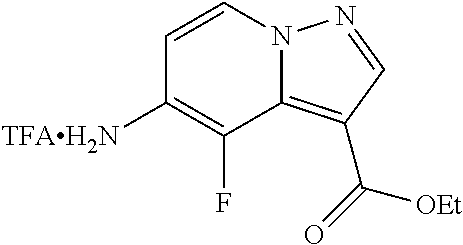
N12C(=C(C(=O)[OEt])C=N1)C(F)=C([TFAH2N])C=C2
